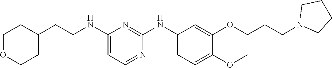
C1(NCCC2CCOCC2)=CC=NC(NC2=CC=C(OC)C(OCCCN3CCCC3)=C2)=N1
